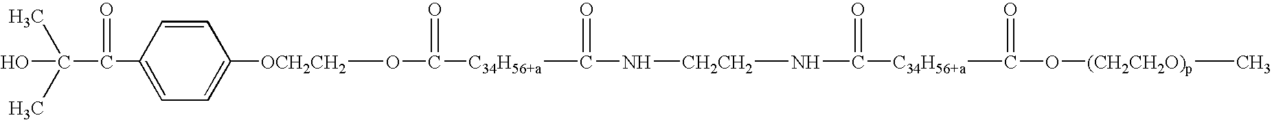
C(O)(C)(C)C(=O)C1=CC=C([OCH2CH2]OC(=O)[C34H56+a]C(=O)N[CH2CH2]NC(=O)[C34H56+a]C(=O)O[(CH2CH2O)p]C)C=C1
